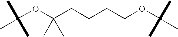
C(OC(C)(C)CCCCOC(C)(C)C)(C)(C)C
